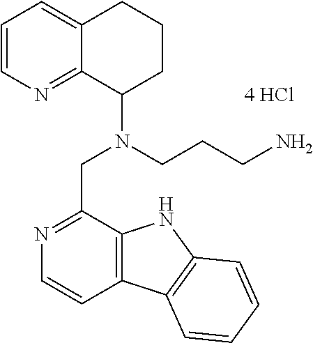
C1=CN=C2C(=C1)CCCC2N(CCCN)CC1=NC=CC2=C1NC1=C2C=CC=C1.[4 HCl]
